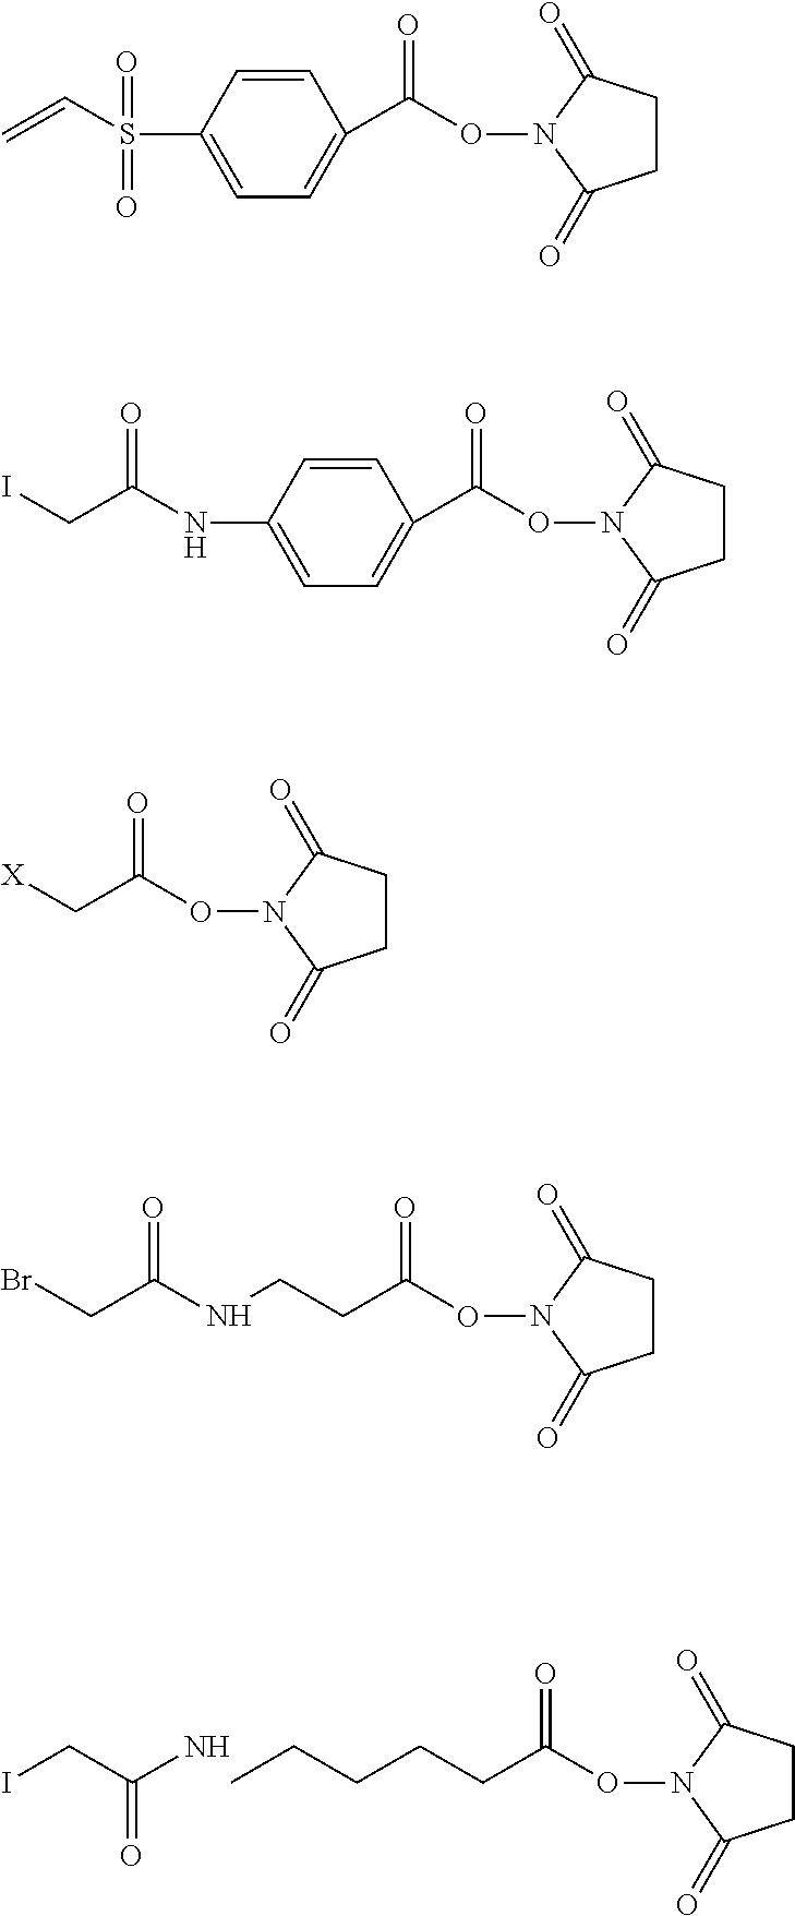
C(C(ON1C(=O)CCC1=O)=O)CCCC.NC(CI)=O.C=CS(C1=CC=C(C(ON2C(=O)CCC2=O)=O)C=C1)(=O)=O.N(C1=CC=C(C(ON2C(=O)CCC2=O)=O)C=C1)C(CI)=O.C(C(ON1C(=O)CCC1=O)=O)[X].C(C(ON1C(=O)CCC1=O)=O)CNC(CBr)=O
